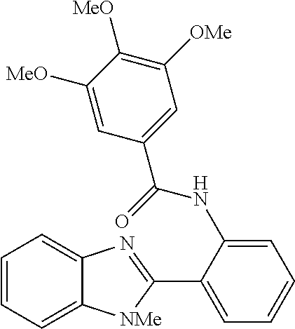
C1(C2=CC=CC=C2NC(C2=CC([OMe])=C([MeO])C([MeO])=C2)=O)=NC2=CC=CC=C2[NMe]1
